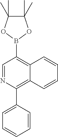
C1=NC(C2=CC=CC=C2)=C2C(=C1B1OC(C)(C)C(C)(C)O1)C=CC=C2
